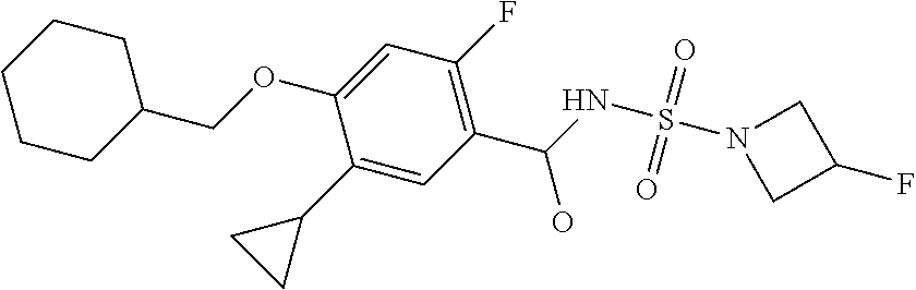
C1(C2CC2)=CC(C(O)NS(N2CC(F)C2)(=O)=O)=C(F)C=C1OCC1CCCCC1
